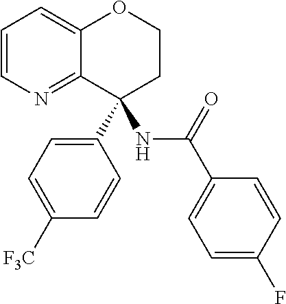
C1=CN=C2C(=C1)OCCC2(NC(C1=CC=C(F)C=C1)=O)C1=CC=C([F3C])C=C1
